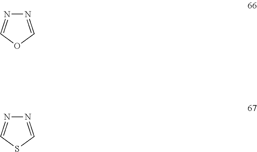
N1=COC=N1.N1=CSC=N1
